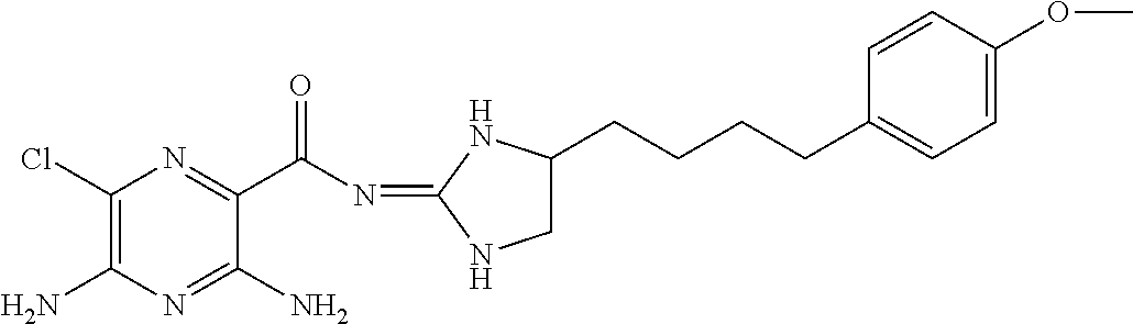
C1(Cl)=C(N)N=C(N)C(C(N=C2NCC(CCCCC3=CC=C(OC)C=C3)N2)=O)=N1
